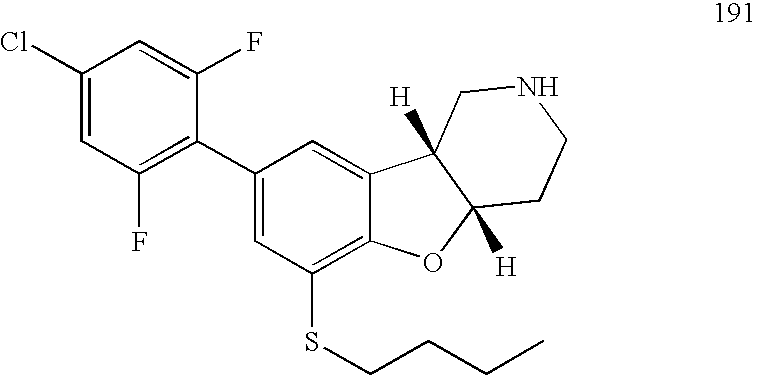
C1(Cl)=CC(F)=C(C2=CC(SCCCC)=C3C(=C2)C2([H])C([H])(O3)CCNC2)C(F)=C1
